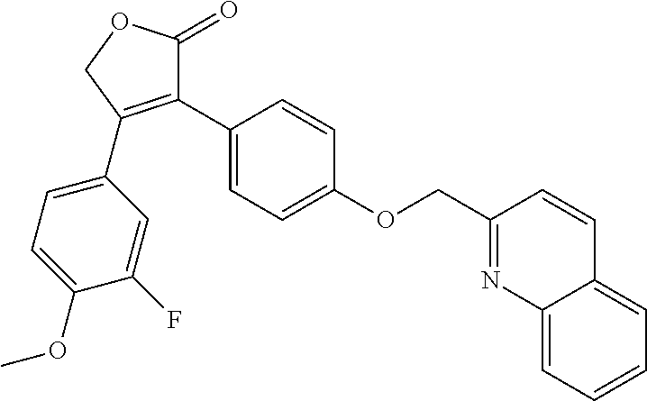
C1(C2=C(C3=CC=C(OC)C(F)=C3)COC2=O)=CC=C(OCC2=NC3=CC=CC=C3C=C2)C=C1
